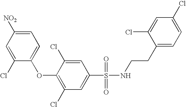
O(C1=C(Cl)C=C(S(=O)(=O)NCCC2=CC=C(Cl)C=C2Cl)C=C1Cl)C1=CC=C([NO2])C=C1Cl
